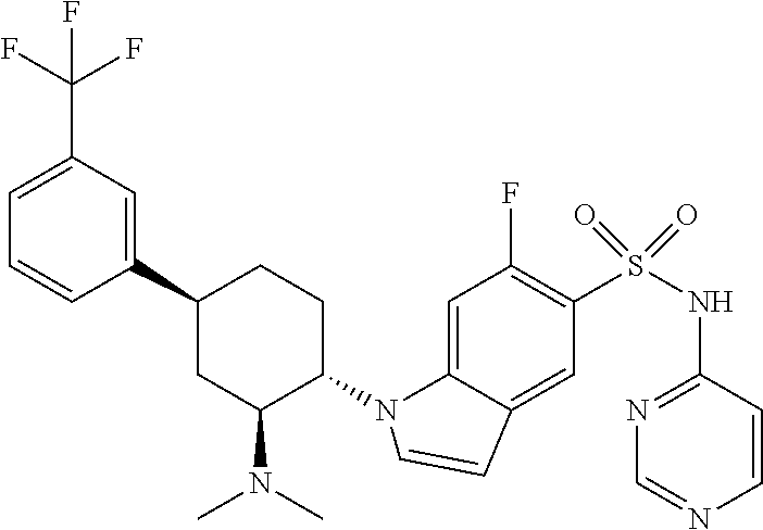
C1=CC(C2CC(N(C)C)C(N3C4=CC(F)=C(S(=O)(=O)NC5=NC=NC=C5)C=C4C=C3)CC2)=CC(C(F)(F)F)=C1
